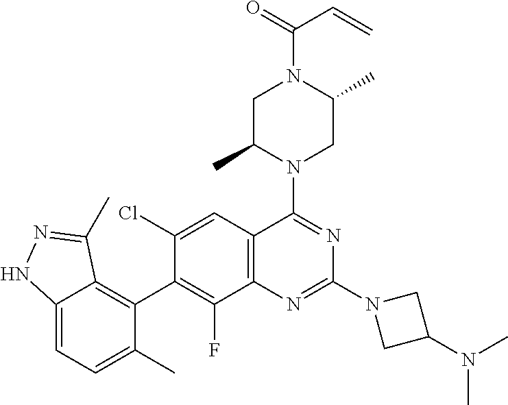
C12=CC=C(C)C(C3=C(F)C4=C(C=C3Cl)C(N3CC(C)N(C(=O)C=C)CC3C)=NC(N3CC(N(C)C)C3)=N4)=C1C(C)=NN2
